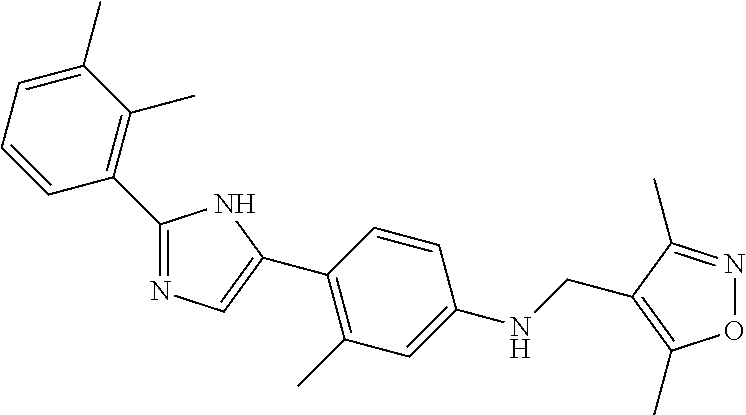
O1N=C(C)C(CNC2=CC(C)=C(C3=CN=C(C4=C(C)C(C)=CC=C4)N3)C=C2)=C1C
